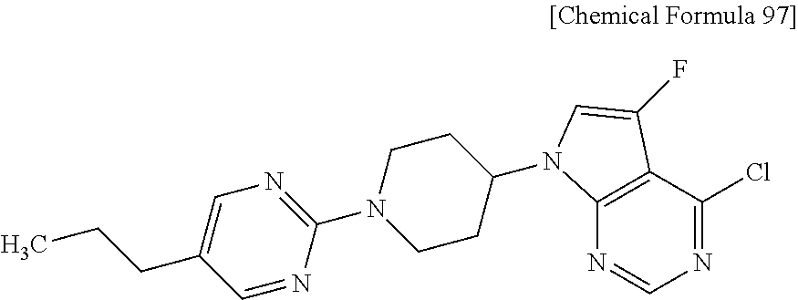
N1=C(Cl)C2=C(N=C1)N(C1CCN(C3=NC=C(CCC)C=N3)CC1)C=C2F
